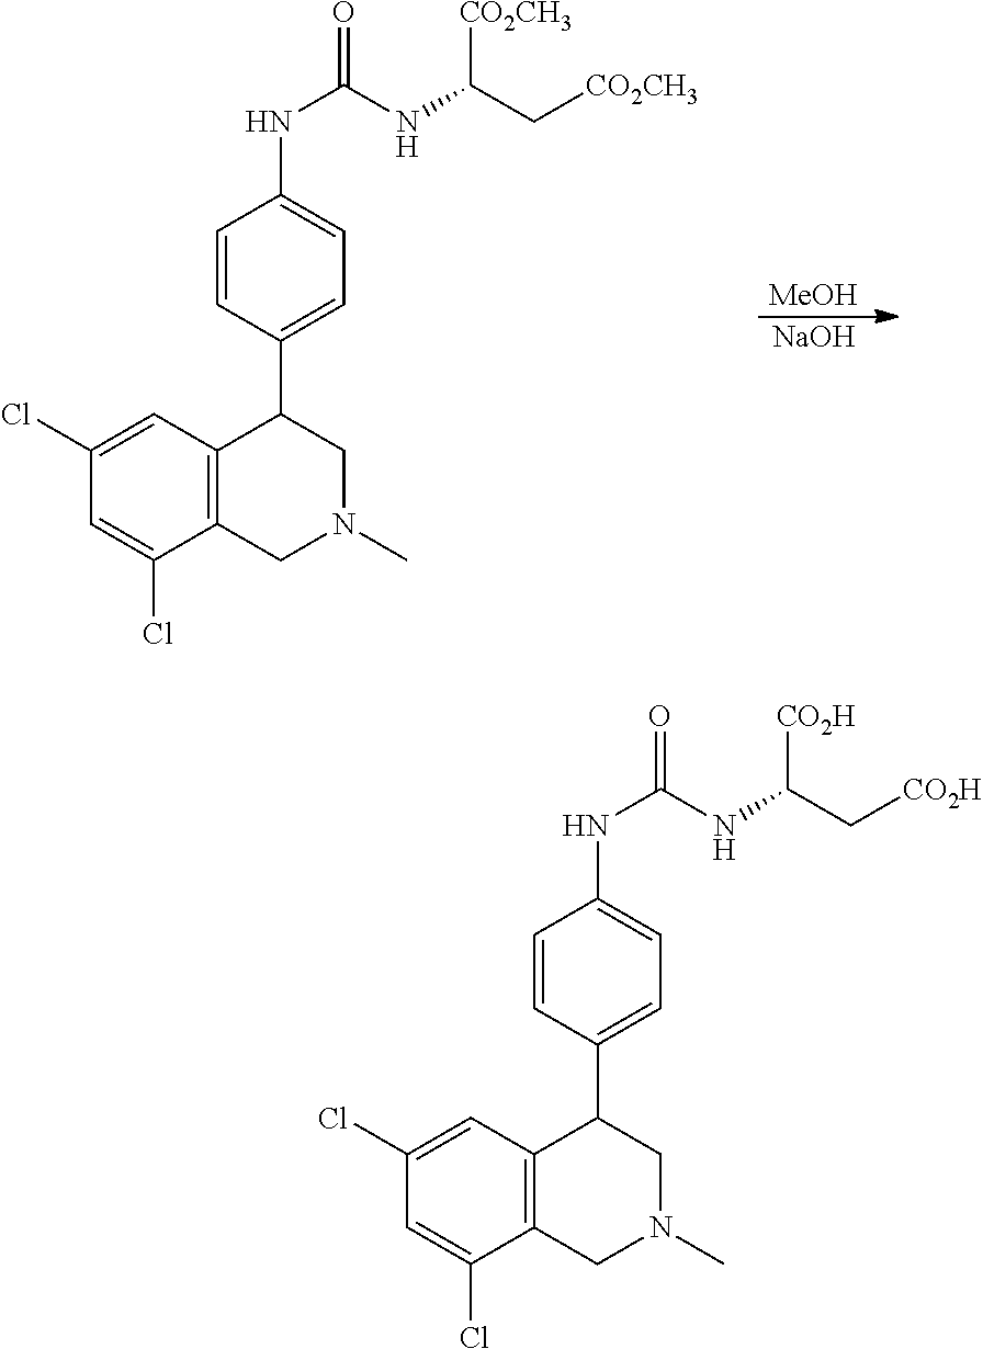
C1(Cl)=CC2=C(CN(C)CC2C2=CC=C(NC(=O)NC(C[CO2CH3])[CO2CH3])C=C2)C(Cl)=C1.[MeOH].[NaOH].C1(Cl)=CC2=C(CN(C)CC2C2=CC=C(NC(=O)NC(C[CO2H])[CO2H])C=C2)C(Cl)=C1
